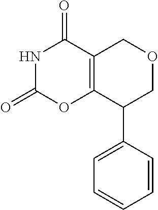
C1(=O)OC2=C(C(=O)N1)COCC2C1=CC=CC=C1
